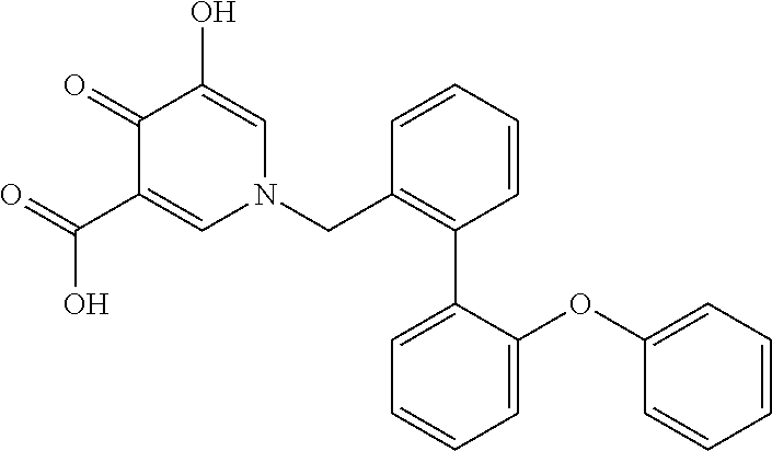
O=C(C1=CN(CC2=C(C3=CC=CC=C3OC3=CC=CC=C3)C=CC=C2)C=C(O)C1=O)O
